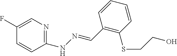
C1=CC(NN=CC2=C(SCCO)C=CC=C2)=NC=C1F
